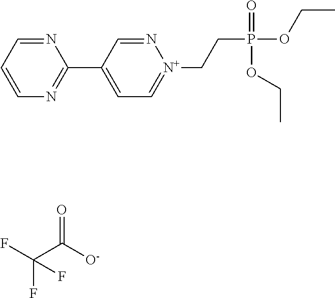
FC(C([O-])=O)(F)F.C1=N[N+](CCP(OCC)(=O)OCC)=CC=C1C1=NC=CC=N1
